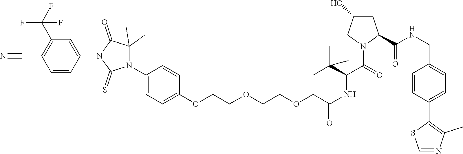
C1(OCCOCCOCC(NC(C(=O)N2C(C(NCC3=CC=C(C4=C(C)N=CS4)C=C3)=O)CC(O)C2)C(C)(C)C)=O)=CC=C(N2C(C)(C)C(=O)N(C3=CC(C(F)(F)F)=C(C#N)C=C3)C2=S)C=C1
